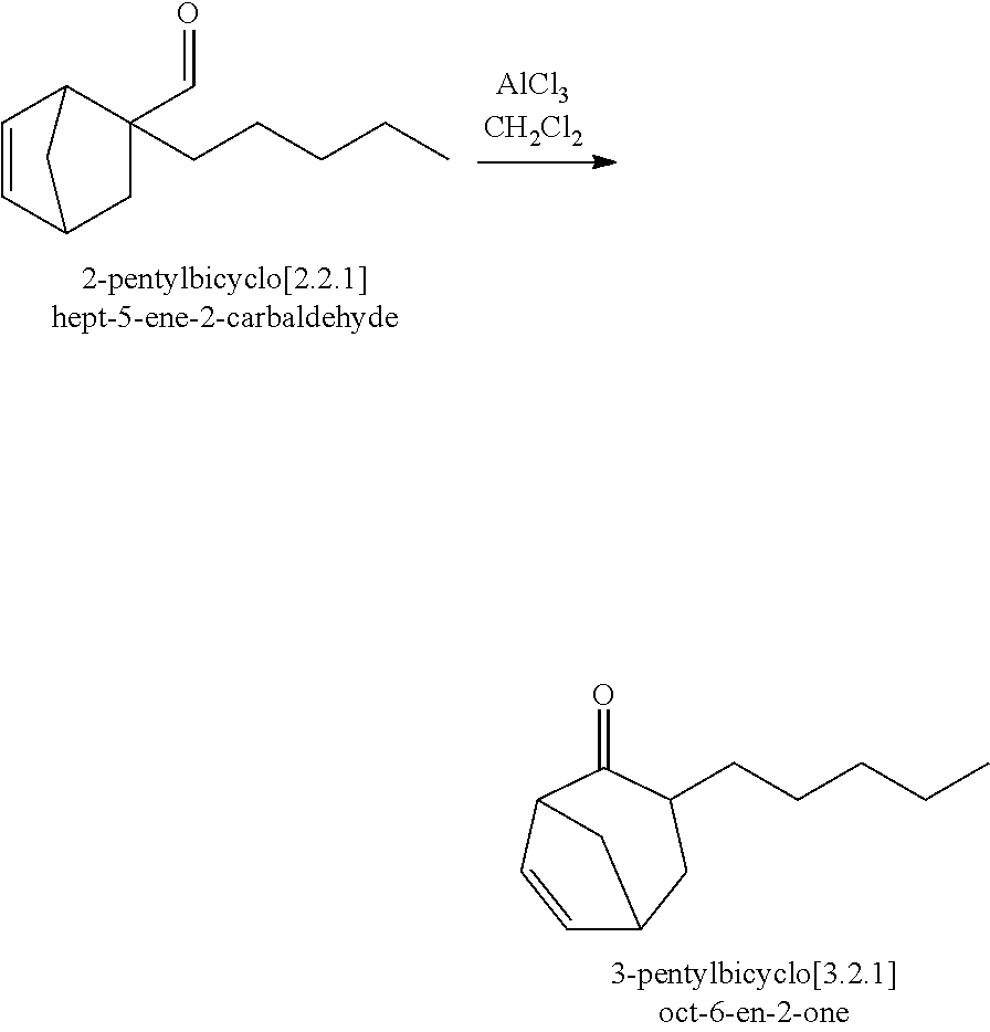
C1=CC2CC(C=O)(CCCCC)C1C2.C1=CC2C(=O)C(CCCCC)CC1C2
